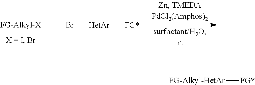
Br[HetAr][FG*].[FG-Alkyl-HetAr][FG*]
